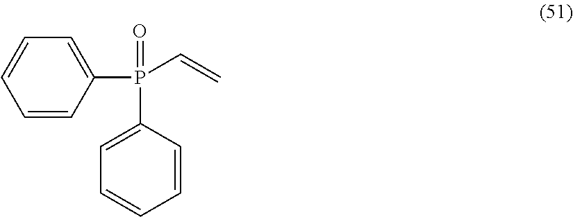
C1=C(P(=O)(C=C)C2=CC=CC=C2)C=CC=C1
